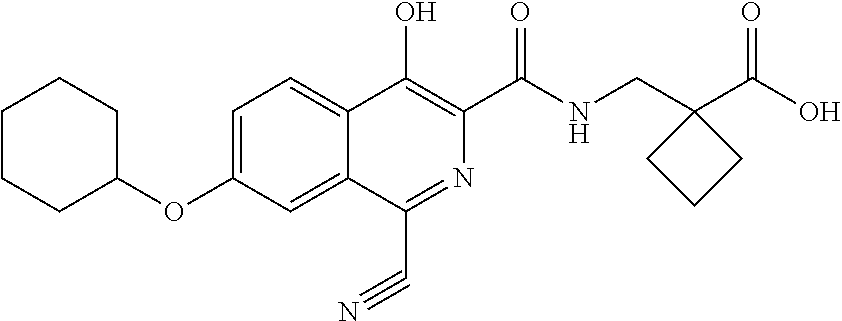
C1CCC(OC2=CC=C3C(=C2)C(C#N)=NC(C(NCC2(C(O)=O)CCC2)=O)=C3O)CC1
